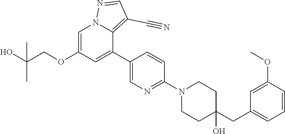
C1=C(OCC(O)(C)C)C=C(C2=CN=C(N3CCC(CC4=CC=CC(OC)=C4)(O)CC3)C=C2)C2=C(C#N)C=NN12
